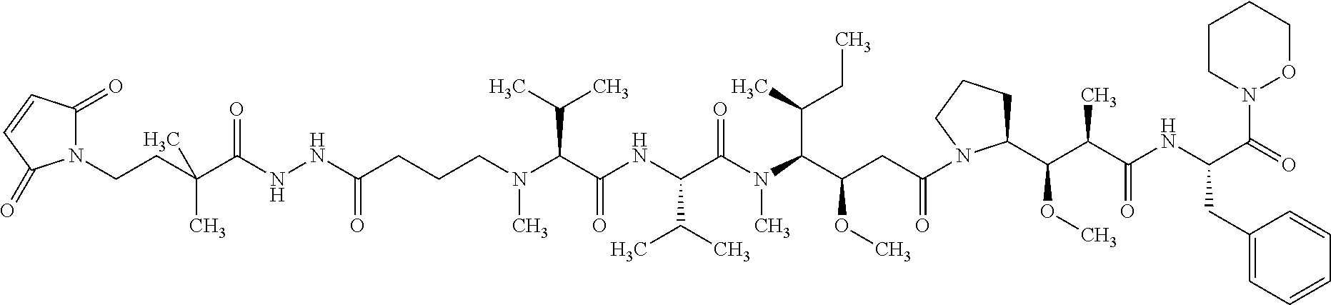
N(C(CCCN(C)C(C(NC(C(N(C(C(CC(=O)N1CCCC1C(C(C(NC(C(=O)N1OCCCC1)CC1=CC=CC=C1)=O)C)OC)OC)C(C)CC)C)=O)C(C)C)=O)C(C)C)=O)NC(C(CCN1C(=O)C=CC1=O)(C)C)=O
